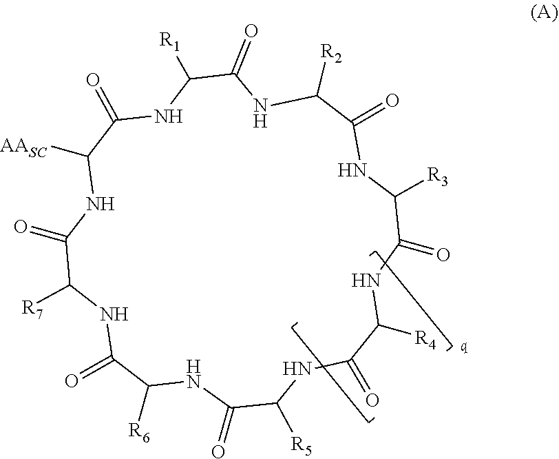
[R6]C1C(=O)NC([R7])C(=O)NC([AASC])C(=O)NC([R1])C(=O)NC([R2])C(=O)NC([R3])C(=O)NC([R4])C(=O)NC([R5])C(=O)N1
